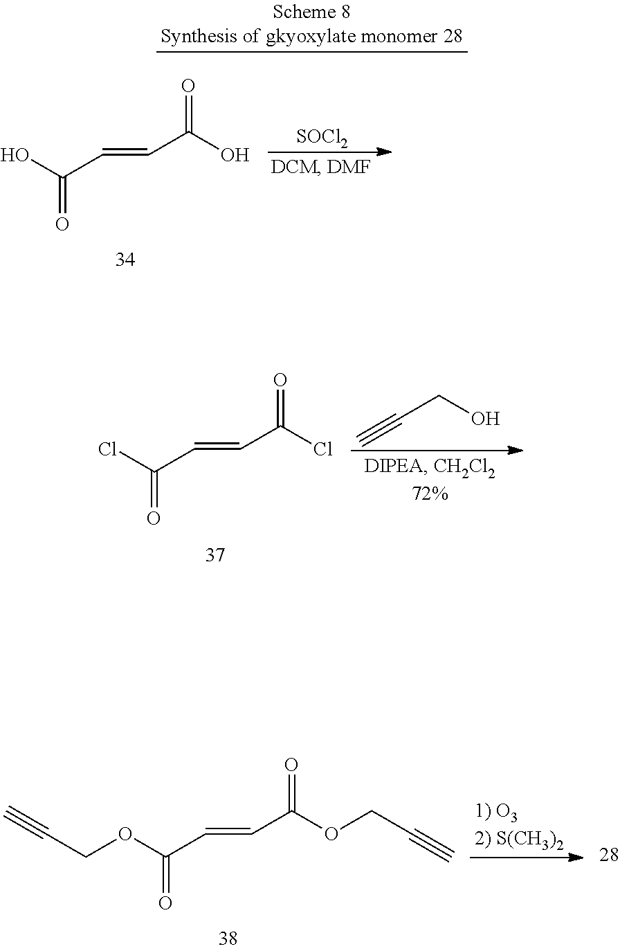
ClC(C=CC(Cl)=O)=O.C(CO)#C.O(C(C=CC(OCC#C)=O)=O)CC#C.[SOCl2].OC(C=CC(O)=O)=O
